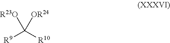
[R9]C([R10])([R23O])[OR24]
